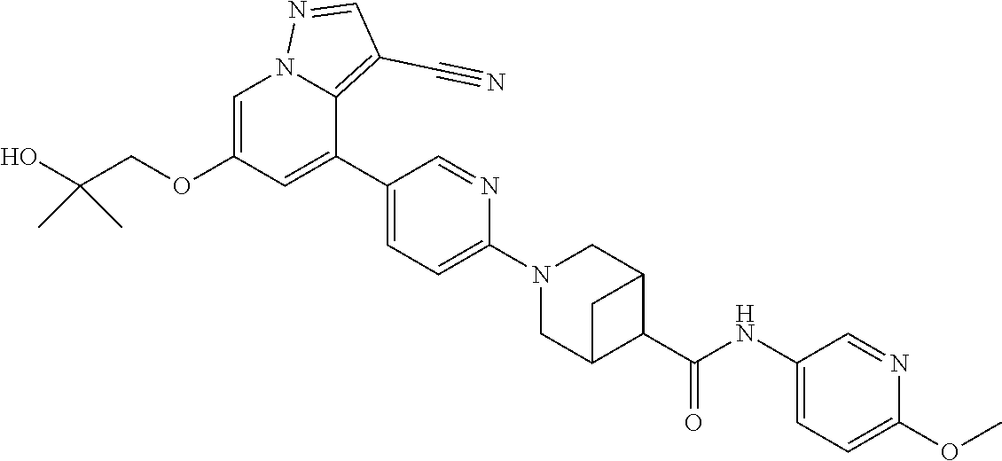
C1=C(OCC(O)(C)C)C=C(C2=CC=C(N3CC4C(C(NC5=CC=C(OC)N=C5)=O)C(C3)C4)N=C2)C2=C(C#N)C=NN12
